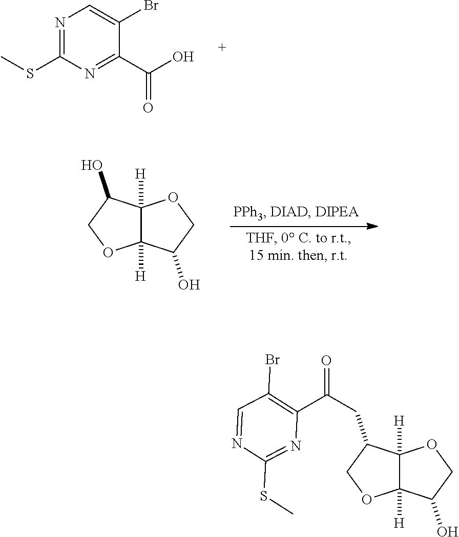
C1(SC)=NC=C(Br)C(C(=O)O)=N1.C12([H])C([H])(C(O)CO1)OCC2O.C12([H])C([H])(C(CC(C3=C(Br)C=NC(SC)=N3)=O)CO1)OCC2O
